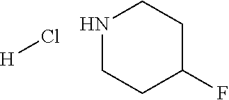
[H]Cl.N1CCC(F)CC1
